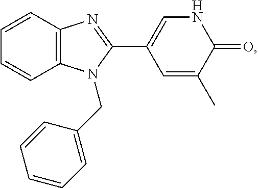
C1=CC2=C(C=C1)N=C(C1=CNC(=O)C(C)=C1)N2CC1=CC=CC=C1
